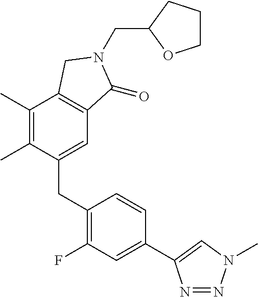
C(N1C(=O)C2=C(C(C)=C(C)C(CC3=C(F)C=C(C4=CN(C)N=N4)C=C3)=C2)C1)C1OCCC1
